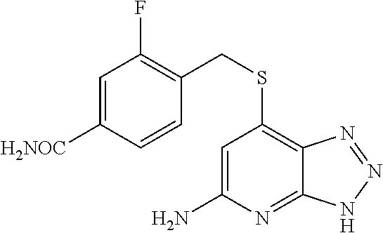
C1=C(N)N=C2C(=C1SCC1=C(F)C=C([H2NOC])C=C1)N=NN2
